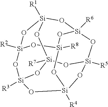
[Si]12([R1])O[Si]3([R6])O[Si]4([R5])O[Si]5([R4])O[Si]([R3])(O[Si]([R2])(O1)O[Si]([R8])(O3)O5)O[Si]([R7])(O2)O4
